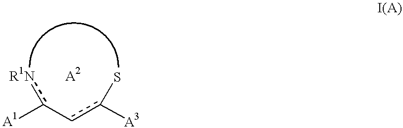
[A1]c(-cc([A3])S)[R1N]
